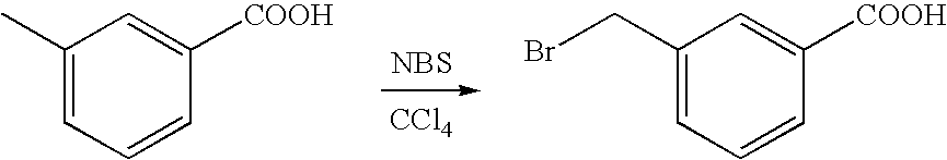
C1(C)=CC=CC([COOH])=C1.[NBS].C1(CBr)=CC=CC([COOH])=C1.[CCl4]
